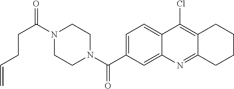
N1(C(CCC=C)=O)CCN(C(=O)C2=CC=C3C(=C2)N=C2C(=C3Cl)CCCC2)CC1
